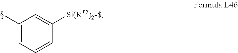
C1(C)=CC=CC([Si(RL2)2-$])=C1
